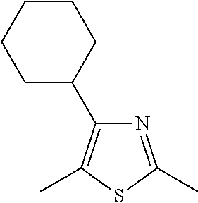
N1=C(C)SC(C)=C1C1CCCCC1
